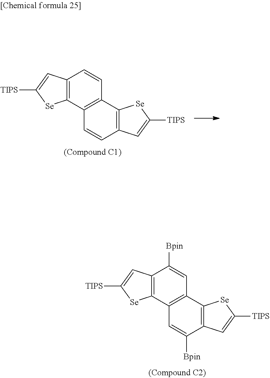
C12=C(C3=C(C=C1[Bpin])C1=C(C([Bpin])=C3)C=C([TIPS])[Se]1)[Se]C([TIPS])=C2.C12=C(C3=C(C=C1)C1=C(C=C3)C=C([TIPS])[Se]1)[Se]C([TIPS])=C2
